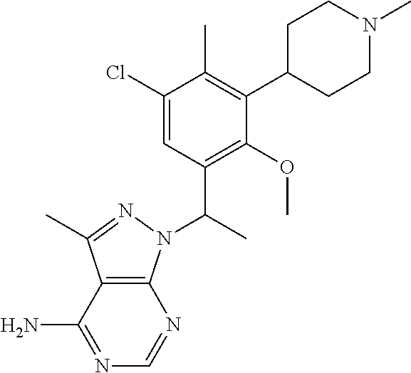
C1(Cl)=CC(C(C)N2C3=C(C(C)=N2)C(N)=NC=N3)=C(OC)C(C2CCN(C)CC2)=C1C
